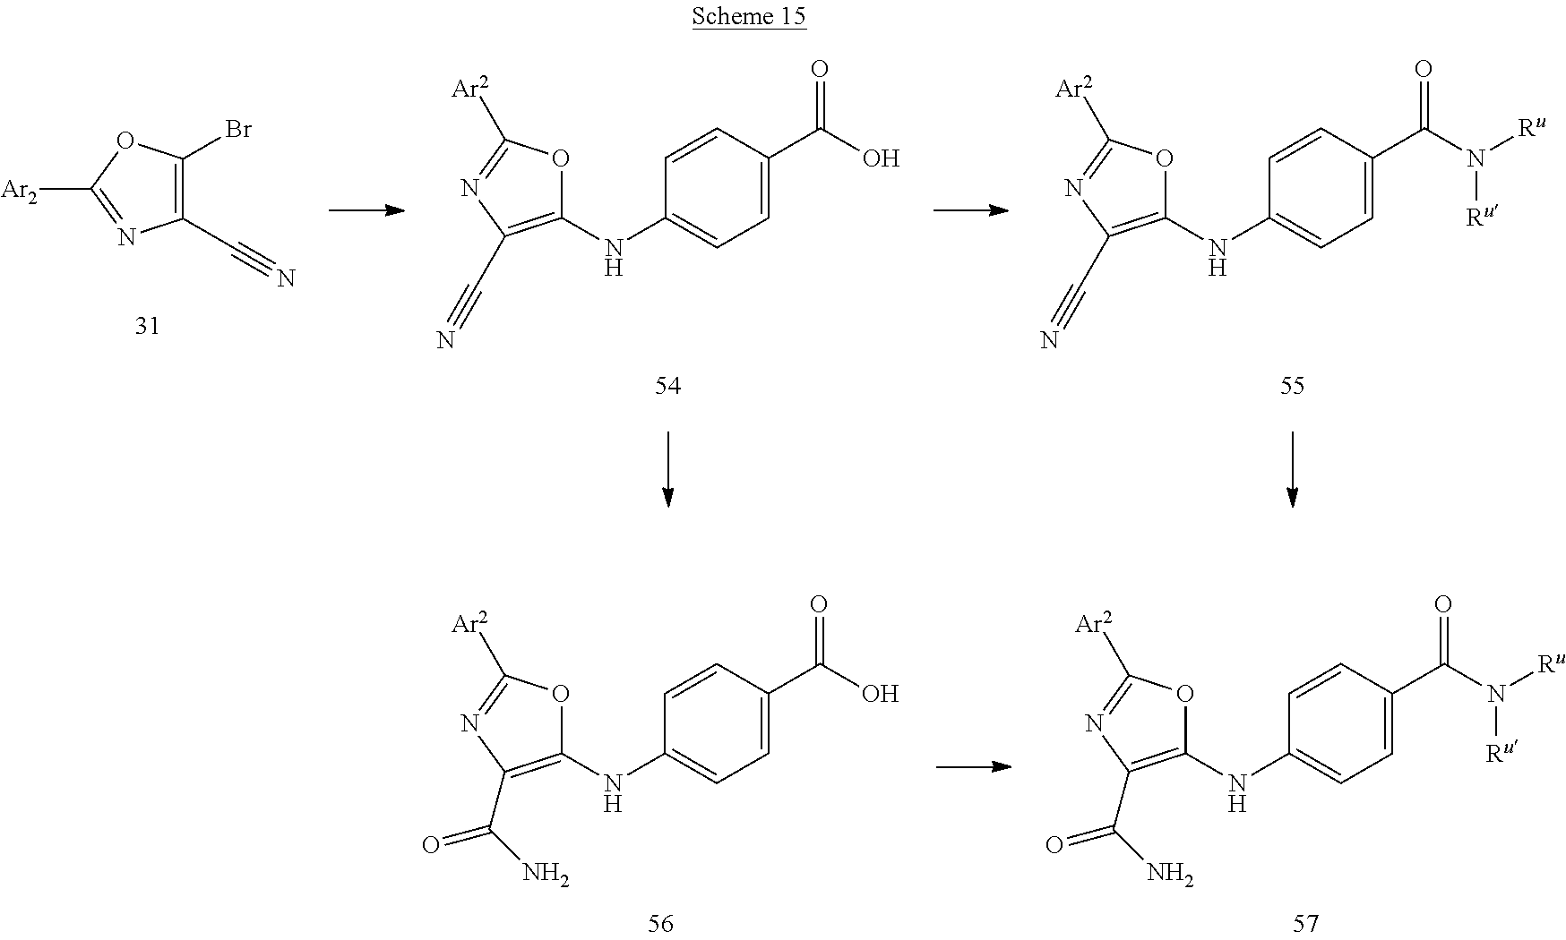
C1(C#N)=C(Br)OC([Ar2])=N1.C1(NC2=CC=C(C(O)=O)C=C2)=C(C#N)N=C([Ar2])O1.C1(NC2=CC=C(C(N([Ru])[Ru])=O)C=C2)=C(C#N)N=C([Ar2])O1.C1(NC2=CC=C(C(O)=O)C=C2)=C(C(N)=O)N=C([Ar2])O1.C1(NC2=CC=C(C(N([Ru])[Ru])=O)C=C2)=C(C(N)=O)N=C([Ar2])O1
